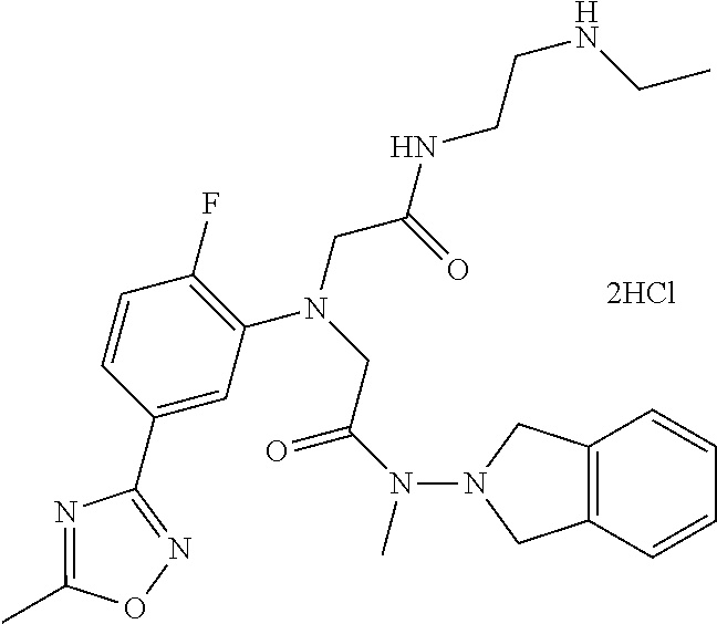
N(C(CN(CC(=O)NCCNCC)C1=C(F)C=CC(C2=NOC(C)=N2)=C1)=O)(C)N1CC2=C(C1)C=CC=C2
